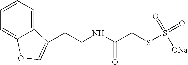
C12=CC=CC=C1OC=C2CCNC(CSS(=O)(=O)[ONa])=O
